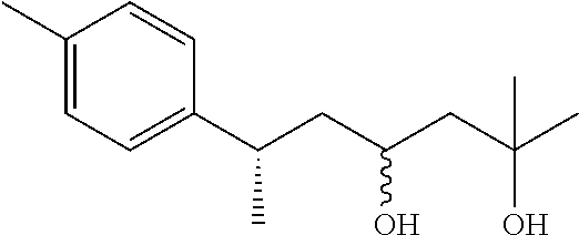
C1(C)=CC=C(C(CC(CC(C)(O)C)O)C)C=C1
